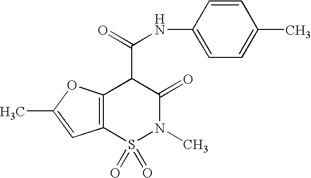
N(C(C1C(=O)N(C)S(=O)(=O)C2=C1OC(C)=C2)=O)C1=CC=C(C)C=C1
